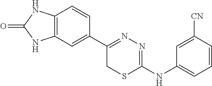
C12=C(C=C(C3=NN=C(NC4=CC=CC([CN])=C4)SC3)C=C1)NC(=O)N2
